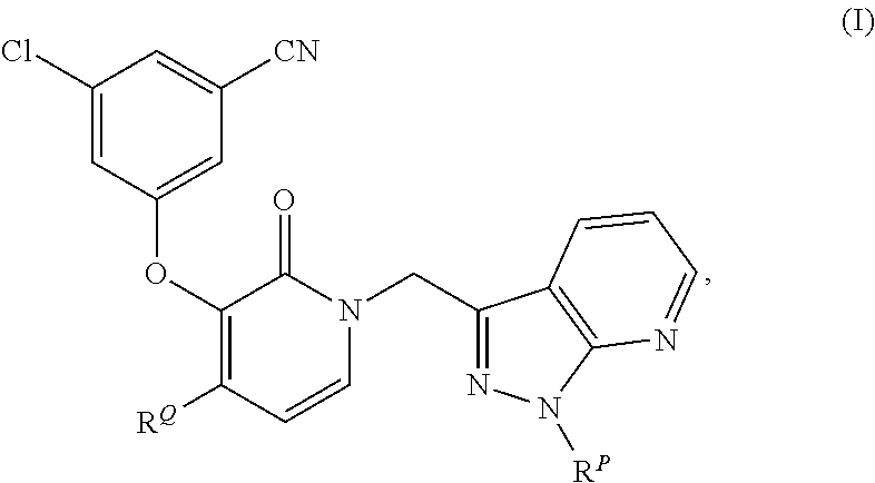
C1(Cl)=CC(OC2=C([RQ])C=CN(CC3=NN([RP])C4=C3C=CC=N4)C2=O)=CC([CN])=C1
